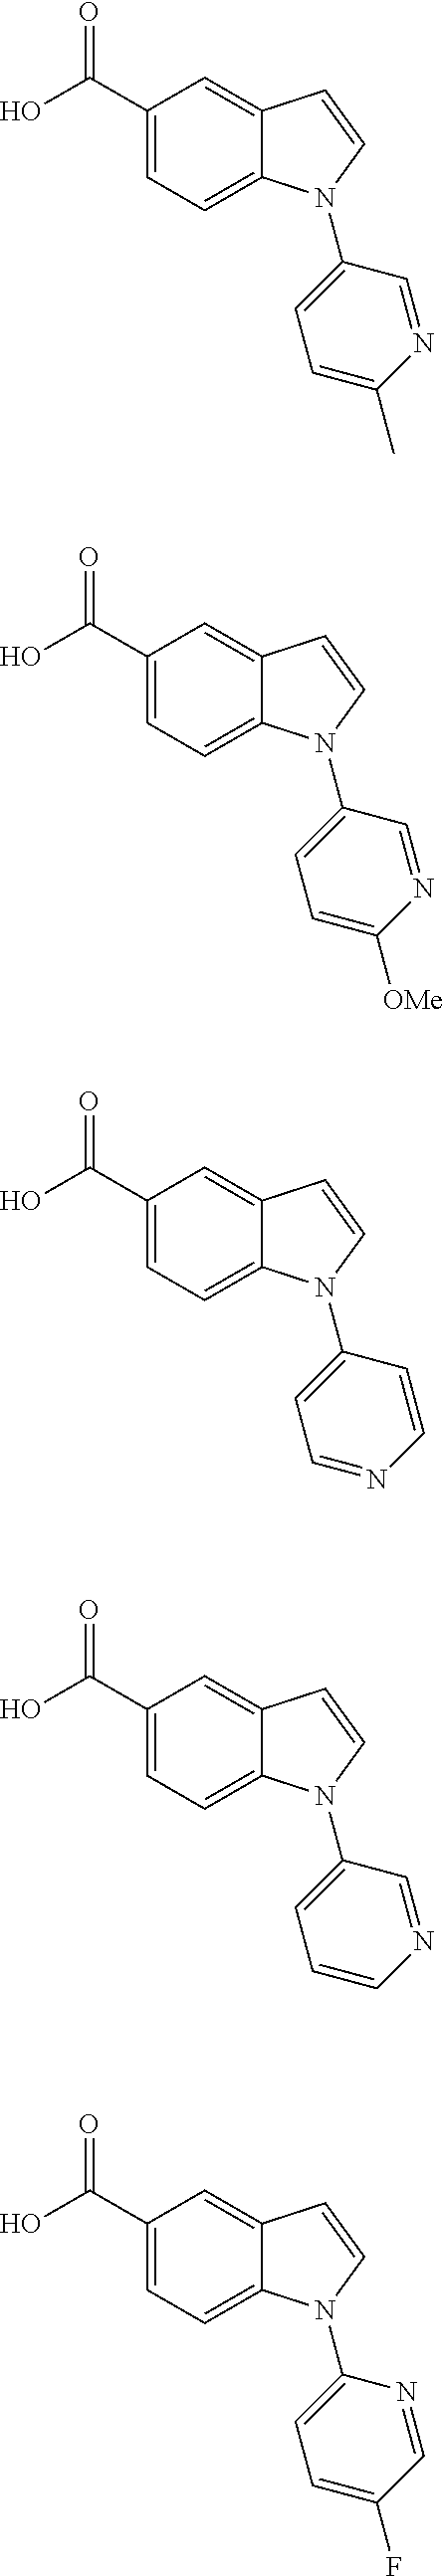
C1(C(O)=O)=CC=C2C(=C1)C=CN2C1=CC=C(C)N=C1.C1(C(O)=O)=CC=C2C(=C1)C=CN2C1=CC=C([OMe])N=C1.C1(C(O)=O)=CC=C2C(=C1)C=CN2C1=CC=NC=C1.C1(C(O)=O)=CC=C2C(=C1)C=CN2C1=CC=CN=C1.C1(C(O)=O)=CC=C2C(=C1)C=CN2C1=CC=C(F)C=N1
